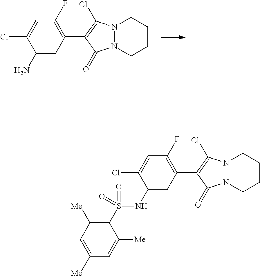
N12N(CCCC1)C(=O)C(C1=C(F)C=C(Cl)C(N)=C1)=C2Cl.N12N(CCCC1)C(=O)C(C1=C(F)C=C(Cl)C(NS(=O)(C3=C([Me])C=C([Me])C=C3[Me])=O)=C1)=C2Cl
